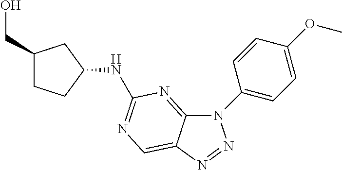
C12=NC(NC3CC(CO)CC3)=NC=C1N=NN2C1=CC=C(OC)C=C1
